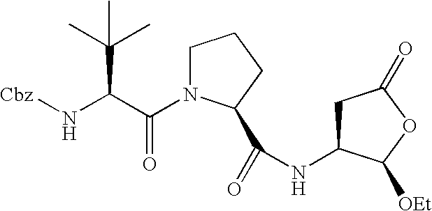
[Cbz]NC(C(=O)N1CCCC1C(=O)NC1CC(=O)OC1[OEt])C(C)(C)C
